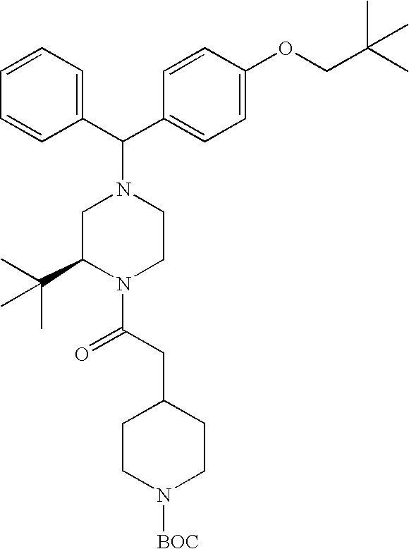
C1=CC=CC(C(N2CC(C(C)(C)C)N(C(CC3CCN([BOC])CC3)=O)CC2)C2=CC=C(OCC(C)(C)C)C=C2)=C1
